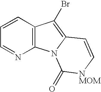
C1=CC2=C(N=C1)N1C(=C2Br)C=C[NMOM]C1=O
